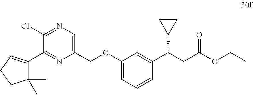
C1(COC2=CC=CC(C(CC(OCC)=O)C3CC3)=C2)=CN=C(Cl)C(C2=CCCC2(C)C)=N1
